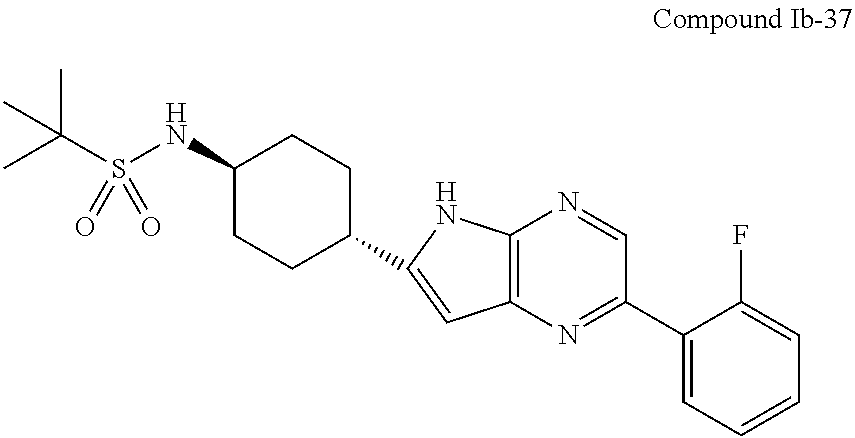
C1(NS(C(C)(C)C)(=O)=O)CCC(C2=CC3=C(N2)N=CC(C2=CC=CC=C2F)=N3)CC1
